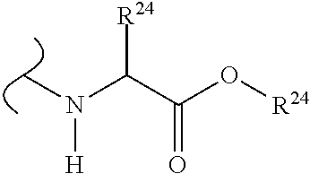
CN(C(C(O[R24])=O)[R24])[H]
